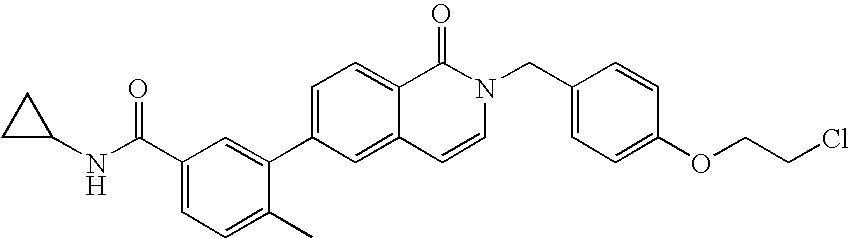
C1C(NC(C2=CC=C(C)C(C3=CC=C4C(=C3)C=CN(CC3=CC=C(OCCCl)C=C3)C4=O)=C2)=O)C1
